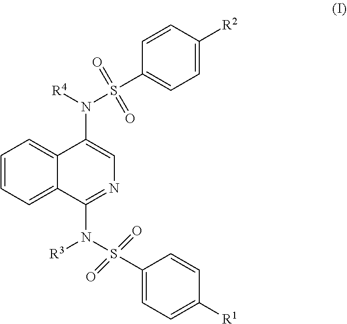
C1=CC=C2C(=C1)C(N([R4])S(C1=CC=C([R2])C=C1)(=O)=O)=CN=C2N(S(C1=CC=C([R1])C=C1)(=O)=O)[R3]
